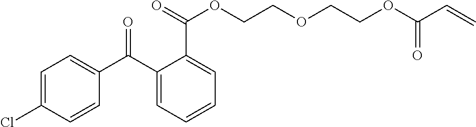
C1=C(Cl)C=CC(C(C2=CC=CC=C2C(=O)OCCOCCOC(C=C)=O)=O)=C1
